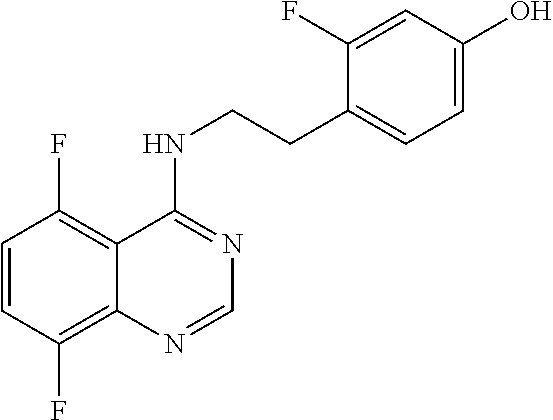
C1=CC(F)=C2C(=C1F)C(NCCC1=CC=C(O)C=C1F)=NC=N2
